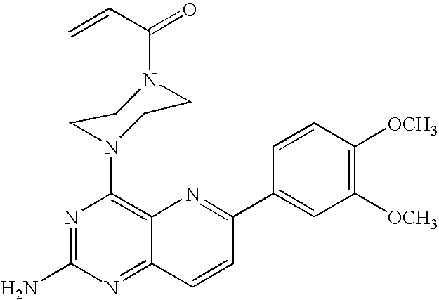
C1([OCH3])=C([OCH3])C=CC(C2=NC3=C(N4CCN(C(C=C)=O)CC4)N=C(N)N=C3C=C2)=C1
